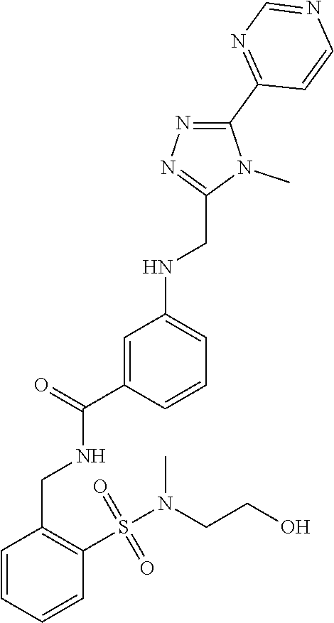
CN(S(=O)(C1=C(CNC(=O)C2=CC(NCC3=NN=C(C4=NC=NC=C4)N3C)=CC=C2)C=CC=C1)=O)CCO
